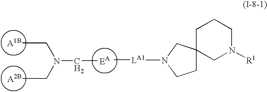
[A1B].[A2B].[EA].C(C)N(CC)CC.[LA1](C)N1CC2(CC1)CCCN([R1])C2
